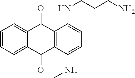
C1=CC=C2C(=C1)C(=O)C1=C(C2=O)C(NC)=CC=C1NCCCN
